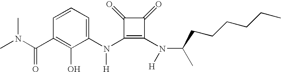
C(C1=C(O)C(N(C2=C(N(C(C)CCCCCC)[H])C(=O)C2=O)[H])=CC=C1)(=O)N(C)C
